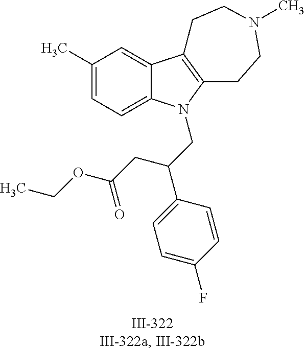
C12=CC(C)=CC=C1N(CC(C1=CC=C(F)C=C1)CC(OCC)=O)C1=C2CCN(C)CC1
